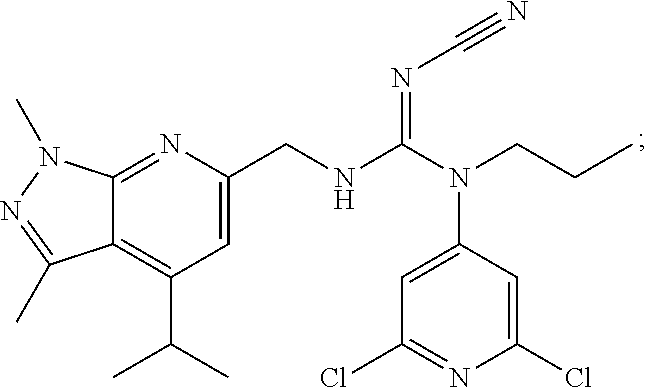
C1=C(CNC(N(CCC)C2=CC(Cl)=NC(Cl)=C2)=NC#N)N=C2C(=C1C(C)C)C(C)=NN2C
